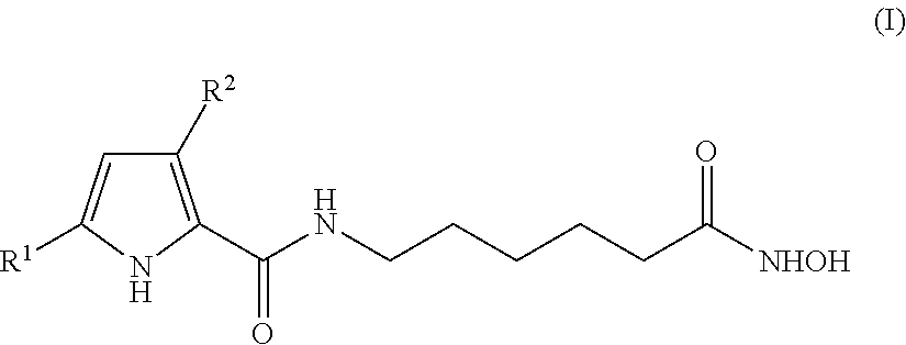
C1([R2])=C(C(NCCCCCC([NHOH])=O)=O)NC([R1])=C1
